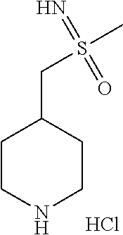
N1CCC(CS(C)(=N)=O)CC1.Cl
